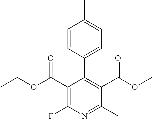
C1=CC(C2=C(C(OC)=O)C(C)=NC(F)=C2C(OCC)=O)=CC=C1C
